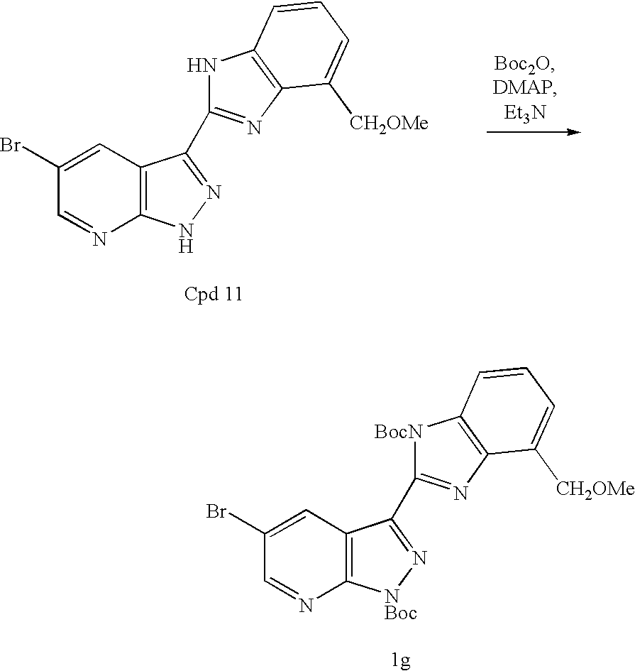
C1(Br)=CC2=C(N=C1)[NBoc]N=C2C1=NC2=C([BocN]1)C=CC=C2[CH2OMe].C1(Br)=CC2=C(N=C1)NN=C2C1=NC2=C(N1)C=CC=C2[CH2OMe]
